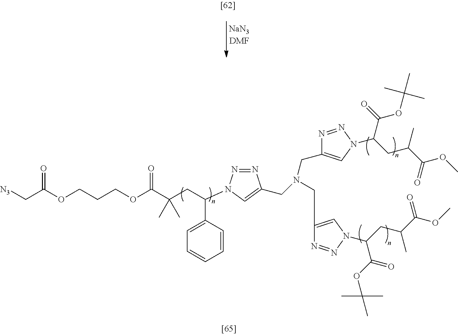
O(CCCOC(C(CC(C1=CC=CC=C1)N1N=NC(CN(CC2=CN(C(CC(C(OC)=O)C)C(=O)OC(C)(C)C)N=N2)CC2=CN(C(CC(C(OC)=O)C)C(OC(C)(C)C)=O)N=N2)=C1)(C)C)=O)C(C[N3])=O
